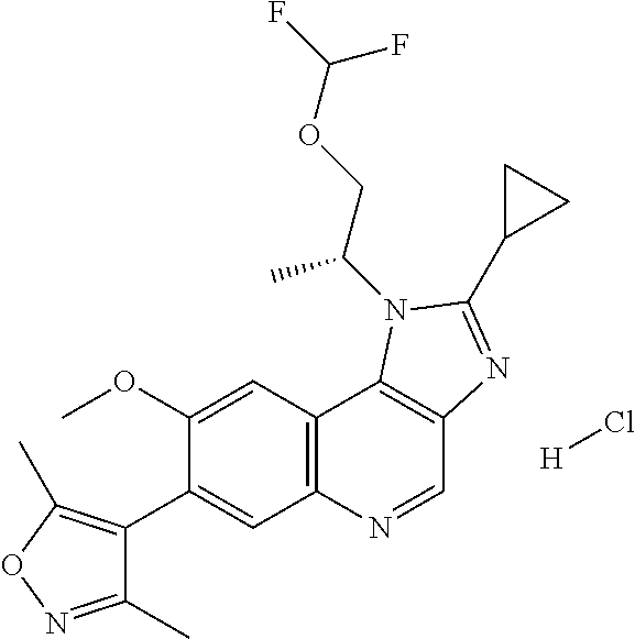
C1(OC)=CC2=C(C=C1C1=C(C)ON=C1C)N=CC1=C2N(C(COC(F)F)C)C(C2CC2)=N1.[H]Cl
